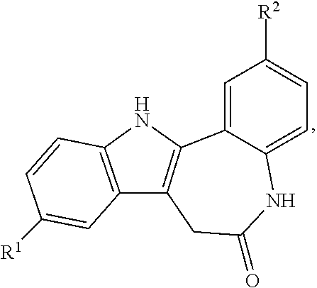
C1=C2C(=CC=C1[R2])NC(=O)CC1=C2NC2=C1C=C([R1])C=C2
